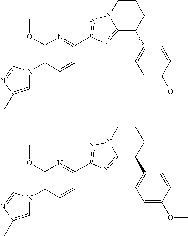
C1(OC)=C(N2C=C(C)N=C2)C=CC(C2=NN3CCCC(C4=CC=C(OC)C=C4)C3=N2)=N1.C1(OC)=C(N2C=C(C)N=C2)C=CC(C2=NN3CCCC(C4=CC=C(OC)C=C4)C3=N2)=N1
